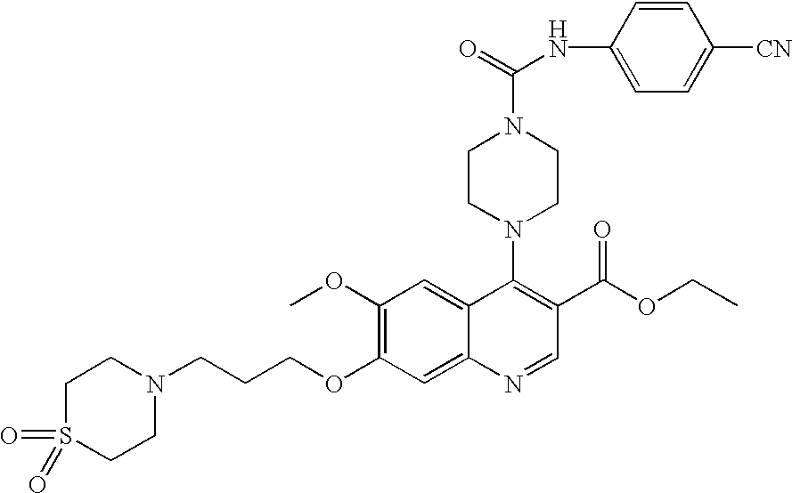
C1(OC)=C(OCCCN2CCS(=O)(=O)CC2)C=C2C(=C1)C(N1CCN(C(=O)NC3=CC=C([CN])C=C3)CC1)=C(C(OCC)=O)C=N2
